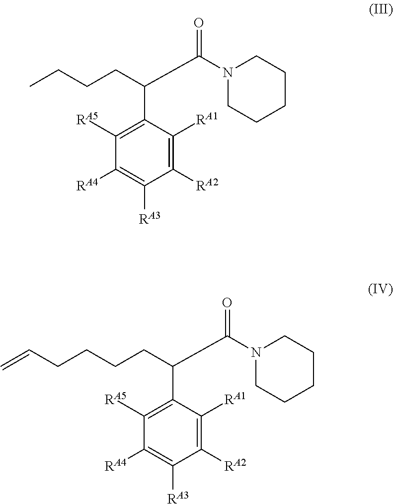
C1([RA5])=C(C(C(N2CCCCC2)=O)CCCC)C([RA1])=C([RA2])C([RA3])=C1[RA4].C1([RA5])=C(C(C(N2CCCCC2)=O)CCCCC=C)C([RA1])=C([RA2])C([RA3])=C1[RA4]
